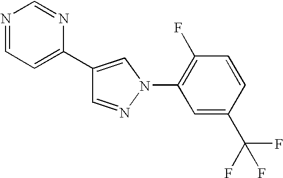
C1=NN(C2=C(F)C=CC(C(F)(F)F)=C2)C=C1C1=CC=NC=N1
